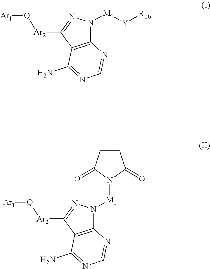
C12=C(C(N)=NC=N1)C([Ar2][Q][Ar1])=NN2[M1][Y][R10].C12=C(C(N)=NC=N1)C([Ar2][Q][Ar1])=NN2[M1]N1C(=O)C=CC1=O
